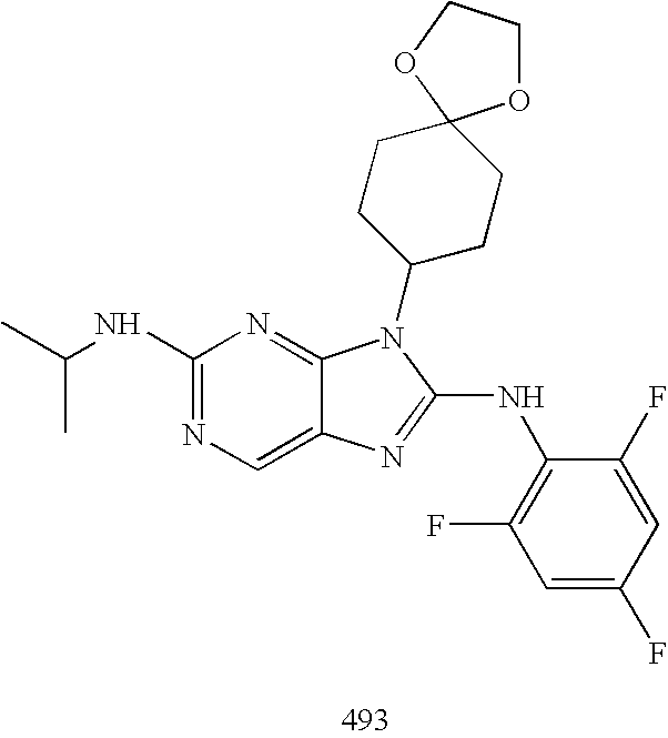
C1(NC(C)C)=NC=C2C(=N1)N(C1CCC3(CC1)OCCO3)C(NC1=C(F)C=C(F)C=C1F)=N2
